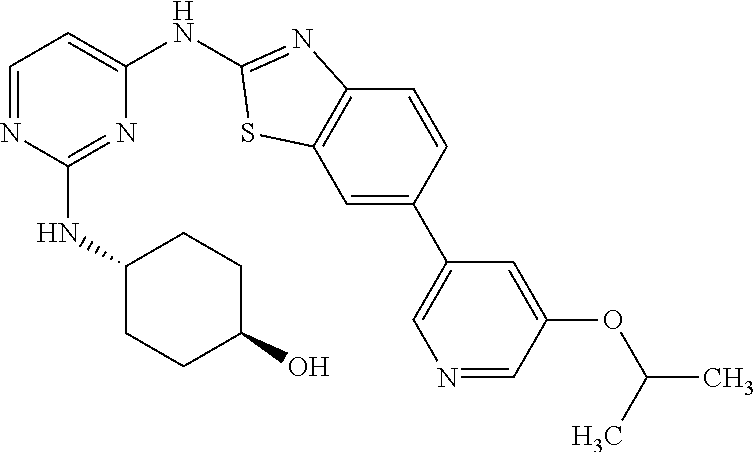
C1=NC(NC2CCC(O)CC2)=NC(NC2=NC3=C(C=C(C4=CN=CC(OC(C)C)=C4)C=C3)S2)=C1
